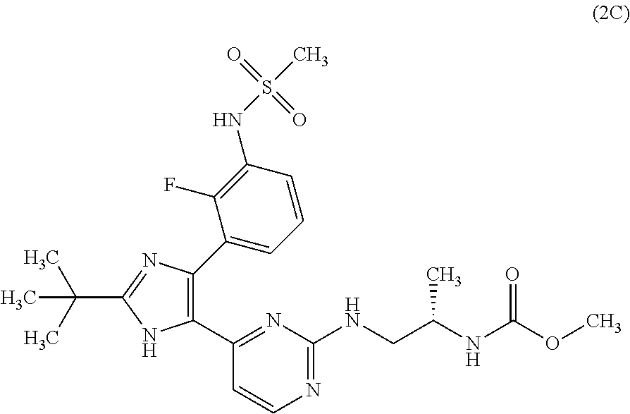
C1(NCC(NC(OC)=O)C)=NC=CC(C2=C(C3=CC=CC(NS(C)(=O)=O)=C3F)N=C(C(C)(C)C)N2)=N1
